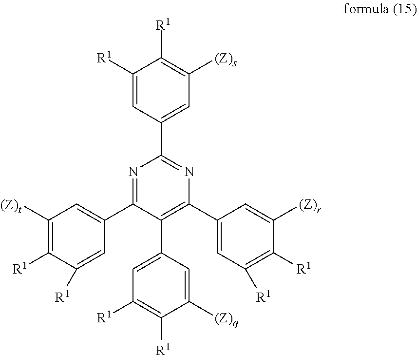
N1=C(C2=CC([(Z)t])=C([R1])C([R1])=C2)C(C2=CC([R1])=C([R1])C([(Z)q])=C2)=C(C2=CC([R1])=C([R1])C([(Z)r])=C2)N=C1C1=CC([(Z)s])=C([R1])C([R1])=C1
